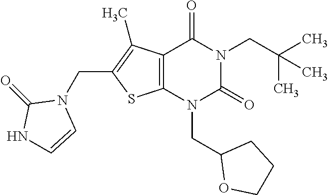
C12=C(N(CC3OCCC3)C(=O)N(CC(C)(C)C)C1=O)SC(CN1C(=O)NC=C1)=C2C
